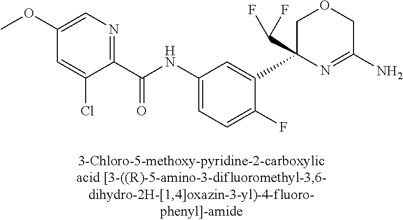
C1(C(NC2=CC=C(F)C(C3(C(F)F)N=C(N)COC3)=C2)=O)=NC=C(OC)C=C1Cl
